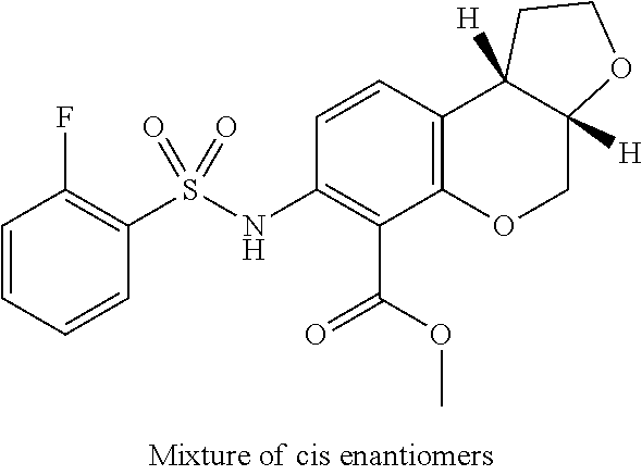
C1(NS(C2=C(F)C=CC=C2)(=O)=O)=C(C(OC)=O)C2=C(C3([H])C([H])(CO2)OCC3)C=C1
